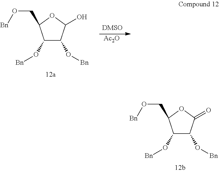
C1(O[Bn])C(O[Bn])C(O)OC1CO[Bn].[Ac2O].C1(O[Bn])C(O[Bn])C(=O)OC1CO[Bn]
